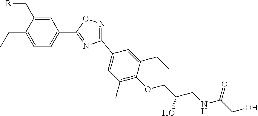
C1(C2=NC(C3=CC(C)=C(OCC(CNC(CO)=O)O)C(CC)=C3)=NO2)=CC=C(CC)C(C[R])=C1
